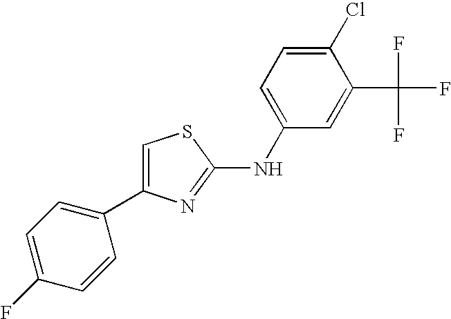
C1=C(NC2=NC(C3=CC=C(F)C=C3)=CS2)C=C(C(F)(F)F)C(Cl)=C1
